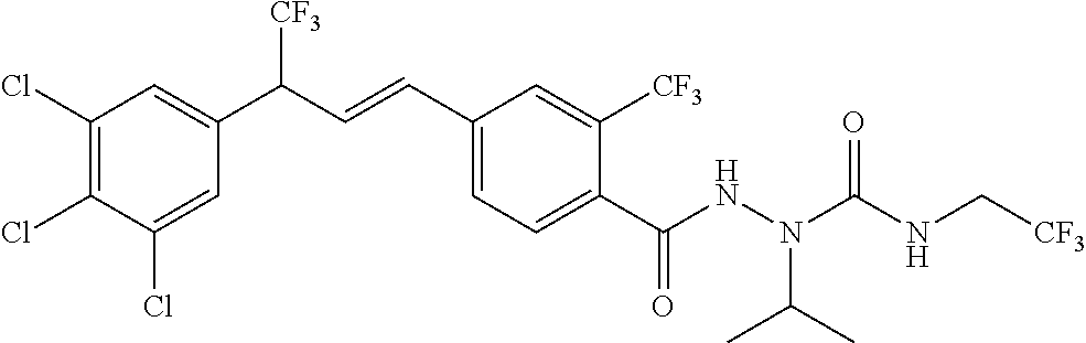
C1(Cl)=C(Cl)C(Cl)=CC(C(C=CC2=CC=C(C(NN(C(NC[CF3])=O)C(C)C)=O)C([CF3])=C2)[CF3])=C1
